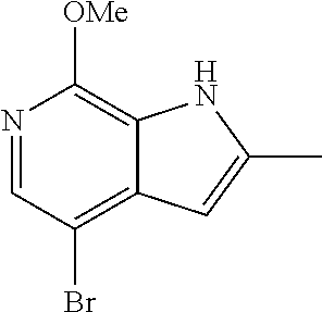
N1=CC(Br)=C2C(=C1[OMe])NC(C)=C2
